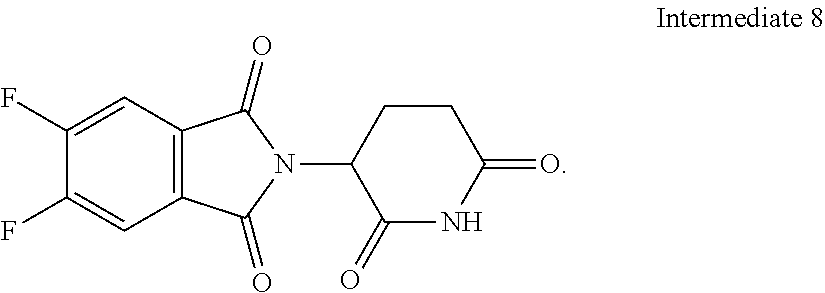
C1(F)=CC2=C(C=C1F)C(=O)N(C1CCC(=O)NC1=O)C2=O
